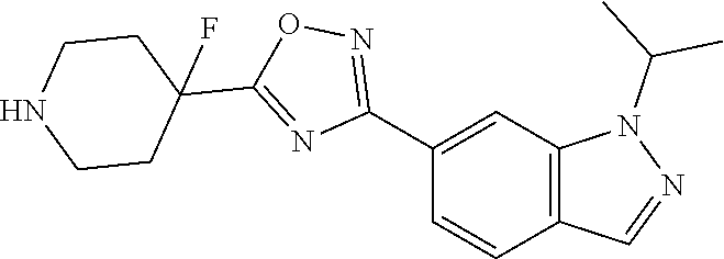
C12=C(C=CC(C3=NOC(C4(F)CCNCC4)=N3)=C1)C=NN2C(C)C
